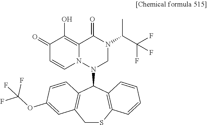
C1(=O)C=CN2C(=C1O)C(=O)N(C(C(F)(F)F)C)CN2C1C2=C(CSC3=C1C=CC=C3)C=C(OC(F)(F)F)C=C2
